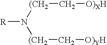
N([R])([(CH2]C[O)XH])[(CH2]C[O)YH]
